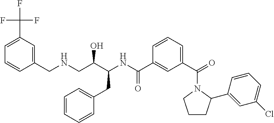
C1(CNCC(C(CC2=CC=CC=C2)NC(=O)C2=CC(C(N3CCCC3C3=CC(Cl)=CC=C3)=O)=CC=C2)O)=CC(C(F)(F)F)=CC=C1
